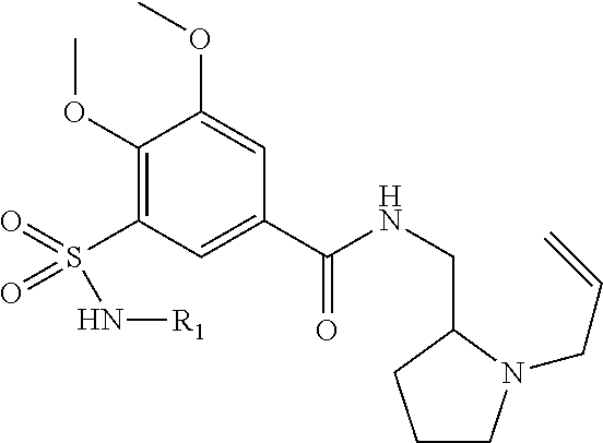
C1(OC)=C(S(=O)(=O)N[R1])C=C(C(NCC2CCCN2CC=C)=O)C=C1OC
